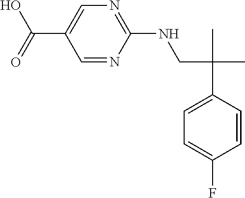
C1=NC(NCC(C)(C)C2=CC=C(F)C=C2)=NC=C1C(O)=O
